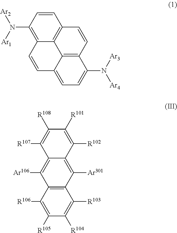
C12=C3C(=C(N([Ar1])[Ar2])C=C1)C=CC1=CC=C(N([Ar3])[Ar4])C(=C31)C=C2.C1([R102])=C([R101])C([R108])=C([R107])C2=C([Ar106])C3=C(C([Ar301])=C12)C([R103])=C([R104])C([R105])=C3[R106]
